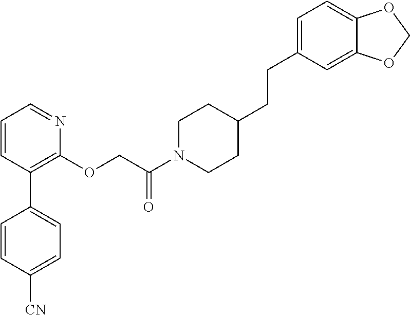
C1=CC(C2=CC=C([CN])C=C2)=C(OCC(N2CCC(CCC3=CC=C4C(=C3)OCO4)CC2)=O)N=C1
